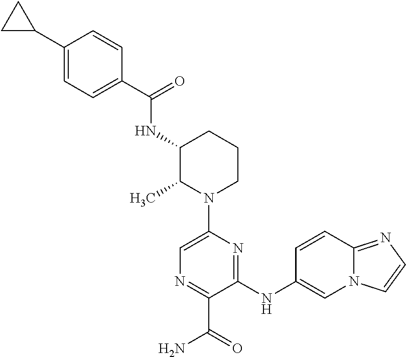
C1=C(C2CC2)C=CC(C(=O)NC2C(C)N(C3=CN=C(C(=O)N)C(NC4=CN5C(=NC=C5)C=C4)=N3)CCC2)=C1
